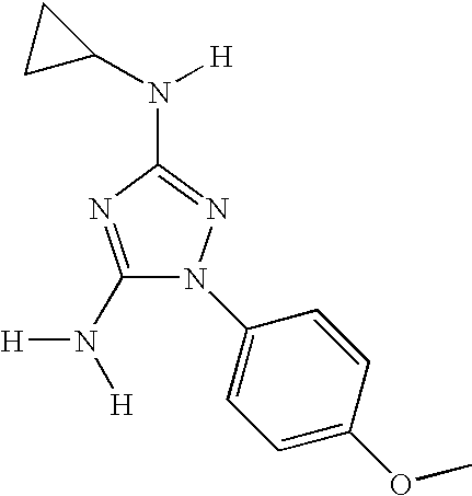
C1(N([H])[H])=NC(N(C2CC2)[H])=NN1C1=CC=C(OC)C=C1
